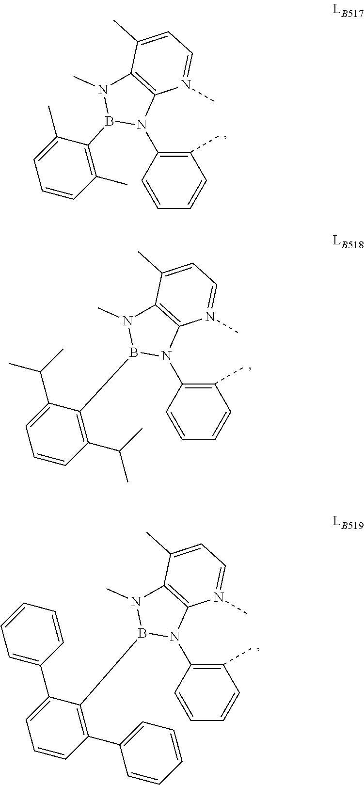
C1(C)=C(N2C3=C(N(C)B2C2=C(C)C=CC=C2C)C(C)=CC=N3C)C=CC=C1.C1(C)=C(N2C3=C(N(C)B2C2=C(C(C)C)C=CC=C2C(C)C)C(C)=CC=N3C)C=CC=C1.C1(C)=C(N2C3=C(N(C)B2C2=C(C4=CC=CC=C4)C=CC=C2C2=CC=CC=C2)C(C)=CC=N3C)C=CC=C1
